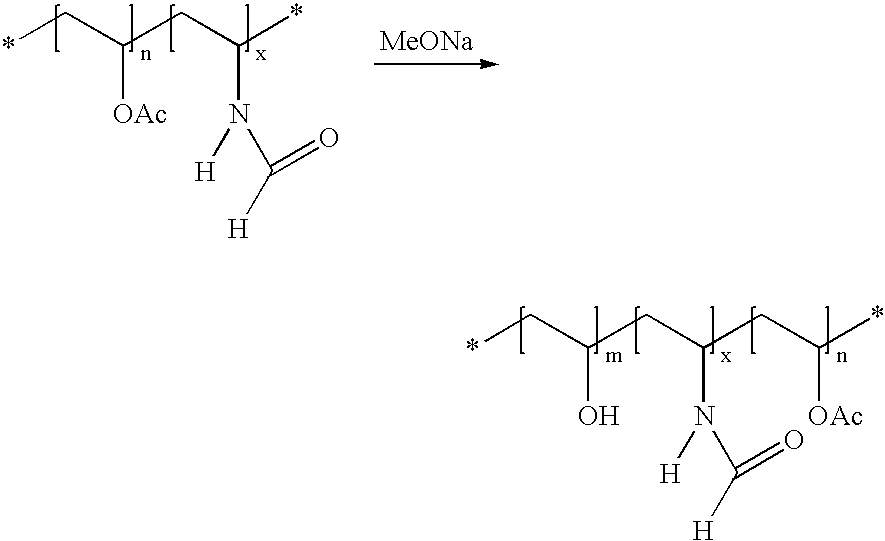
*CC(CC(*)N(C([H])=O)[H])[OAc].[MeONa].*CC(CC(CC(*)[OAc])N(C([H])=O)[H])O
